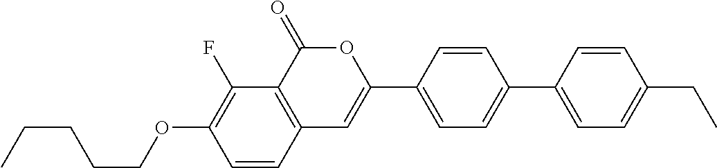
C12=C(C(=O)OC(C3=CC=C(C4=CC=C(CC)C=C4)C=C3)=C1)C(F)=C(OCCCCC)C=C2
